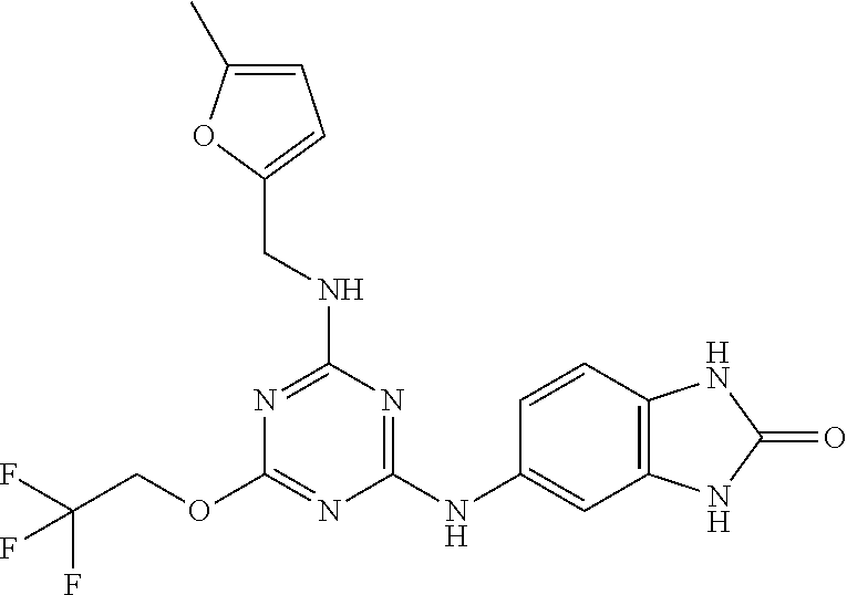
C1(NC2=CC3=C(C=C2)NC(=O)N3)=NC(NCC2=CC=C(C)O2)=NC(OCC(F)(F)F)=N1
